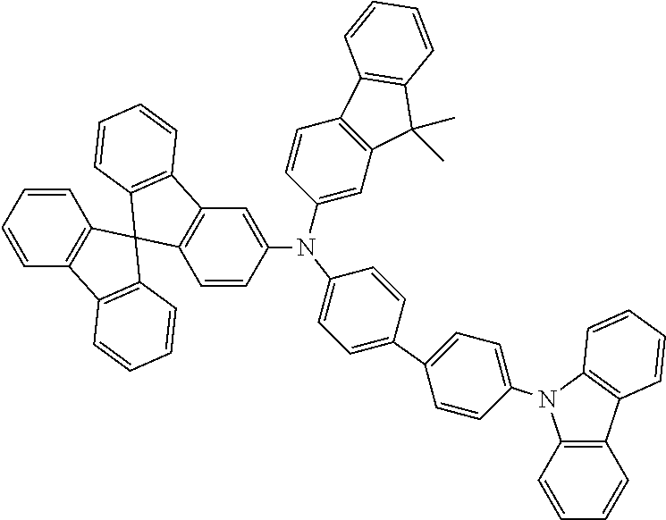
C12(C3=C(C4=C1C=CC=C4)C=CC=C3)C1=C(C3=C2C=CC=C3)C=C(N(C2=CC3=C(C=C2)C2=C(C3(C)C)C=CC=C2)C2=CC=C(C3=CC=C(N4C5=C(C=CC=C5)C5=C4C=CC=C5)C=C3)C=C2)C=C1
